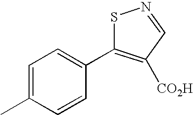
C1=C(C)C=CC(C2=C([CO2H])C=NS2)=C1
